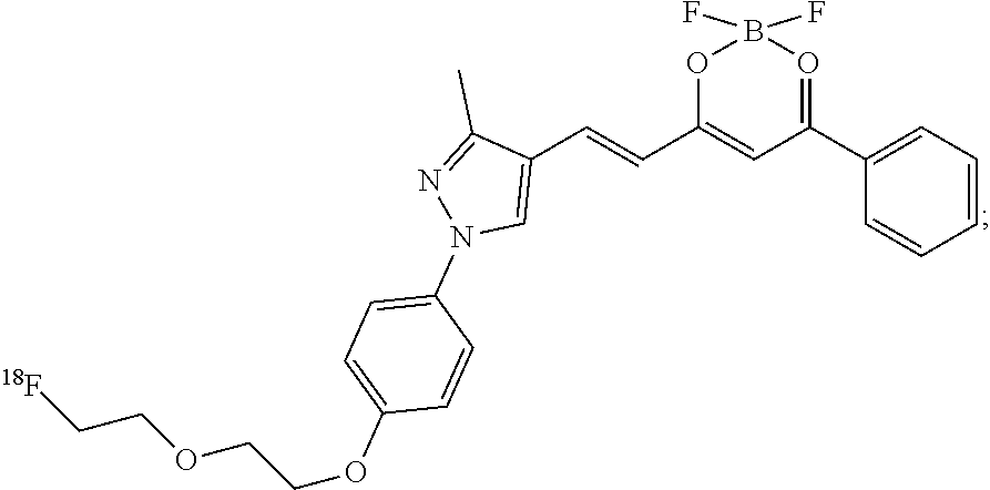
C(=CC1=CC(C2=CC=CC=C2)=OB(F)(F)O1)C1=CN(C2=CC=C(OCCOCC[18F])C=C2)N=C1C
